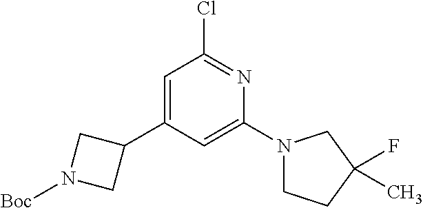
ClC1=NC(N2CCC(F)(C)C2)=CC(C2CN([Boc])C2)=C1
